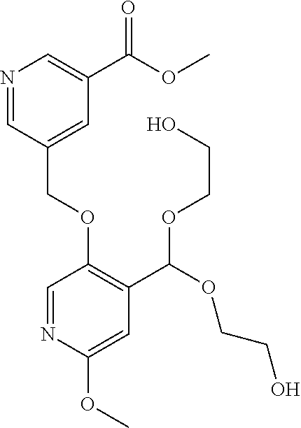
C(OC1=C(C(OCCO)OCCO)C=C(OC)N=C1)C1=CC(C(OC)=O)=CN=C1
